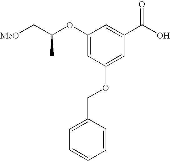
C1(OC(C[MeO])C)=CC(OCC2=CC=CC=C2)=CC(C(O)=O)=C1
